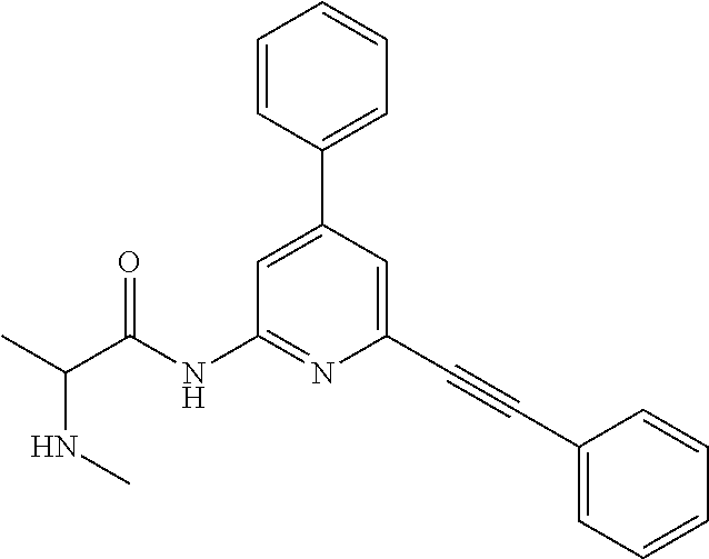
N(C(C)C(NC1=NC(C#CC2=CC=CC=C2)=CC(C2=CC=CC=C2)=C1)=O)C
